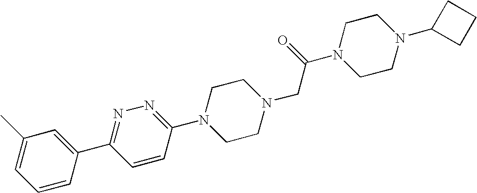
N1=C(C2=CC(C)=CC=C2)C=CC(N2CCN(CC(N3CCN(C4CCC4)CC3)=O)CC2)=N1
